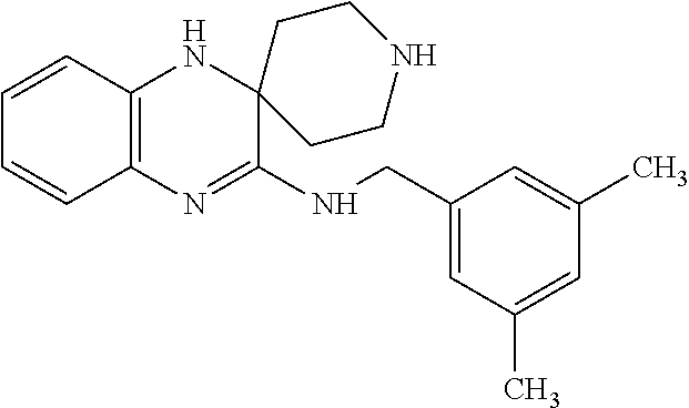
C12=C(N=C(NCC3=CC(C)=CC(C)=C3)C3(N1)CCNCC3)C=CC=C2
